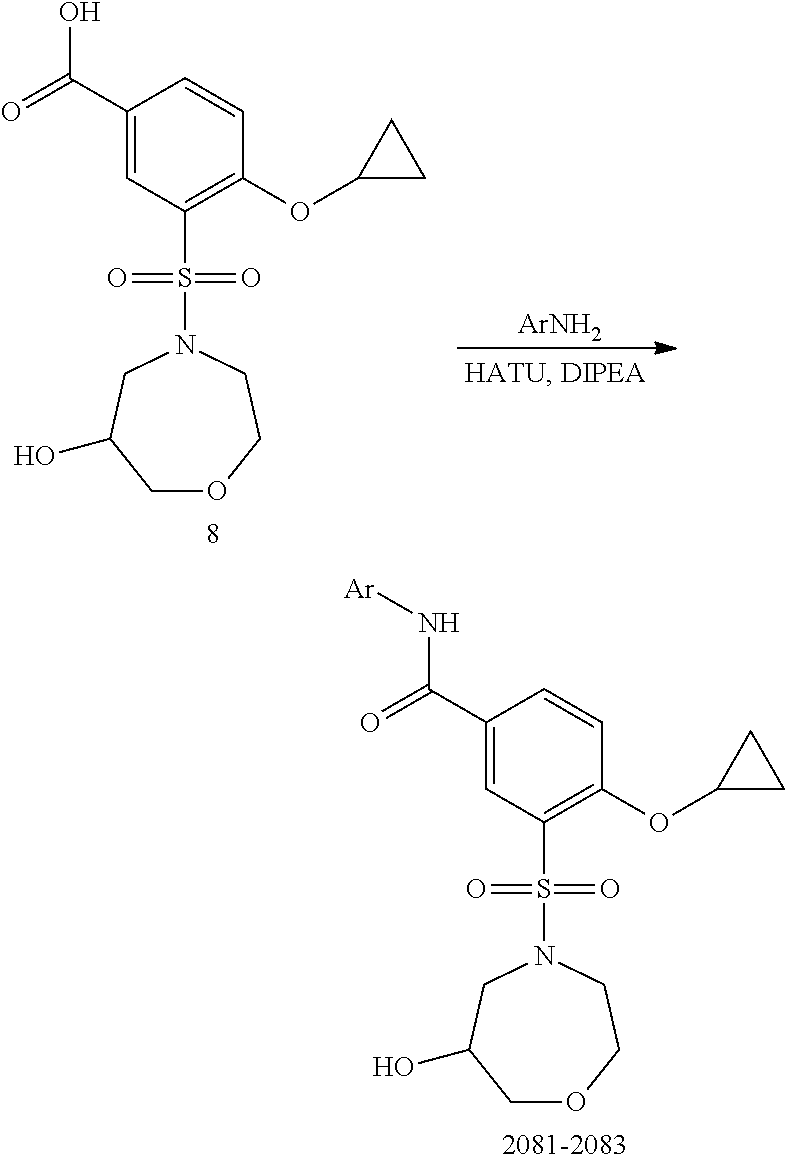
C1(C(=O)O)=CC(S(N2CC(O)COCC2)(=O)=O)=C(OC2CC2)C=C1.[ArNH2].C1(C(=O)N[Ar])=CC(S(N2CC(O)COCC2)(=O)=O)=C(OC2CC2)C=C1
